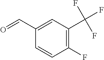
O=CC1=CC(C(F)(F)F)=C(F)C=C1
